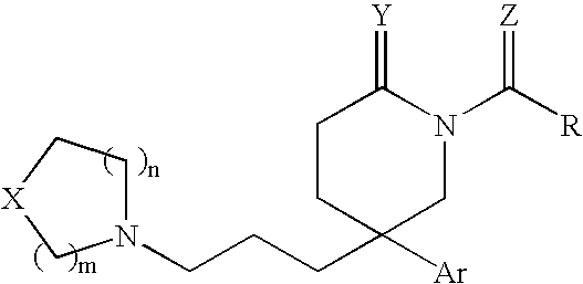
C(C1([Ar])CN(C([R])=[Z])C(=[Y])CC1)CCN1CC[X]C1
